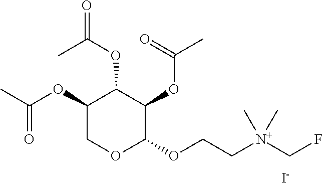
C1C(OC(C)=O)C(OC(=O)C)C(OC(C)=O)C(OCC[N+](CF)(C)C)O1.[I-]
